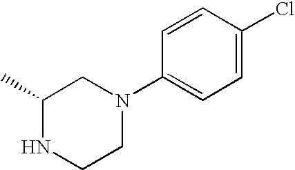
C1(C)NCCN(C2=CC=C(Cl)C=C2)C1
